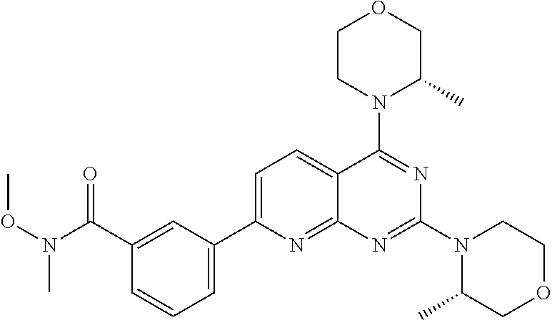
C1(C(=O)N(OC)C)=CC(C2=CC=C3C(=N2)N=C(N2C(C)COCC2)N=C3N2C(C)COCC2)=CC=C1
